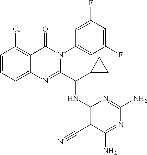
C1=CC=C2C(=C1Cl)C(=O)N(C1=CC(F)=CC(F)=C1)C(C(C1CC1)NC1=C(C#N)C(N)=NC(N)=N1)=N2
